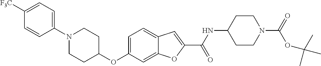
C1=C(OC2CCN(C3=CC=C([F3C])C=C3)CC2)C=C2C(=C1)C=C(C(=O)NC1CCN(C(OC(C)(C)C)=O)CC1)O2
